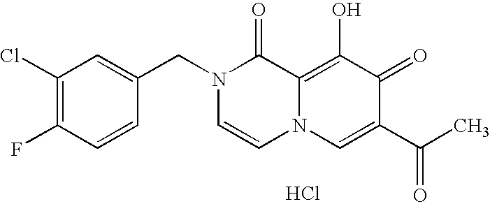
C1(Cl)=C(F)C=CC(CN2C=CN3C(=C(O)C(=O)C(C(C)=O)=C3)C2=O)=C1.Cl
